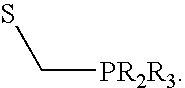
C([PR2R3])S
